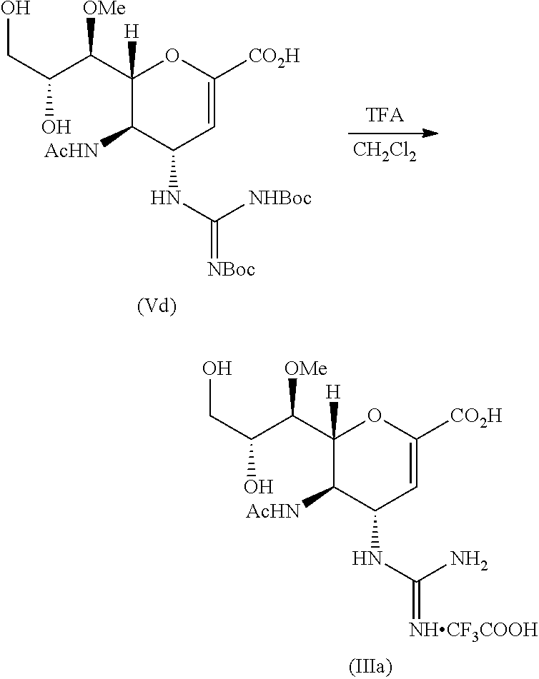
C1(C(C(CO)O)[OMe])([H])C([AcHN])C(NC(=[NHCF3COOH])N)C=C([CO2H])O1.C1(C(C(CO)O)[OMe])([H])C([AcHN])C(NC(=[NBoc])[NHBoc])C=C([CO2H])O1.[CH2Cl2]
